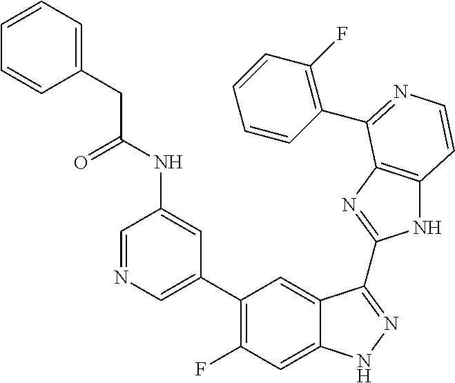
C1=C(C2=C(F)C=C3C(=C2)C(C2=NC4=C(N2)C=CN=C4C2=C(F)C=CC=C2)=NN3)C=C(NC(=O)CC2=CC=CC=C2)C=N1
